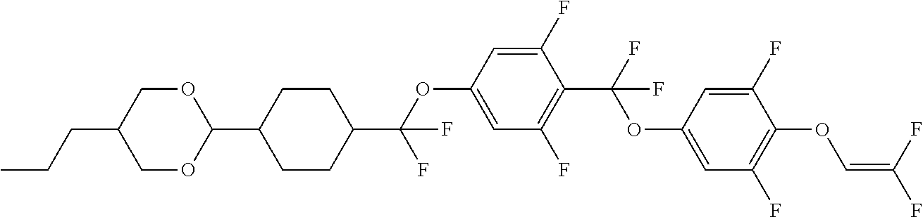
C1OC(C2CCC(C(OC3=CC(F)=C(C(F)(OC4=CC(F)=C(OC=C(F)F)C(F)=C4)F)C(F)=C3)(F)F)CC2)OCC1CCC
